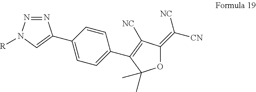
N1=NN([R])C=C1C1=CC=C(C2=C([NC])C(=C([CN])[NC])OC2(C)C)C=C1
